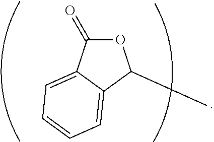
O1C(=O)C2=CC=CC=C2C1C
